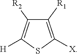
C1([R1])=C([X])SC([H])=C1[R2]
